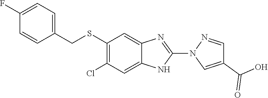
C1=C(F)C=CC(CSC2=C(Cl)C=C3C(=C2)N=C(N2C=C(C(O)=O)C=N2)N3)=C1
